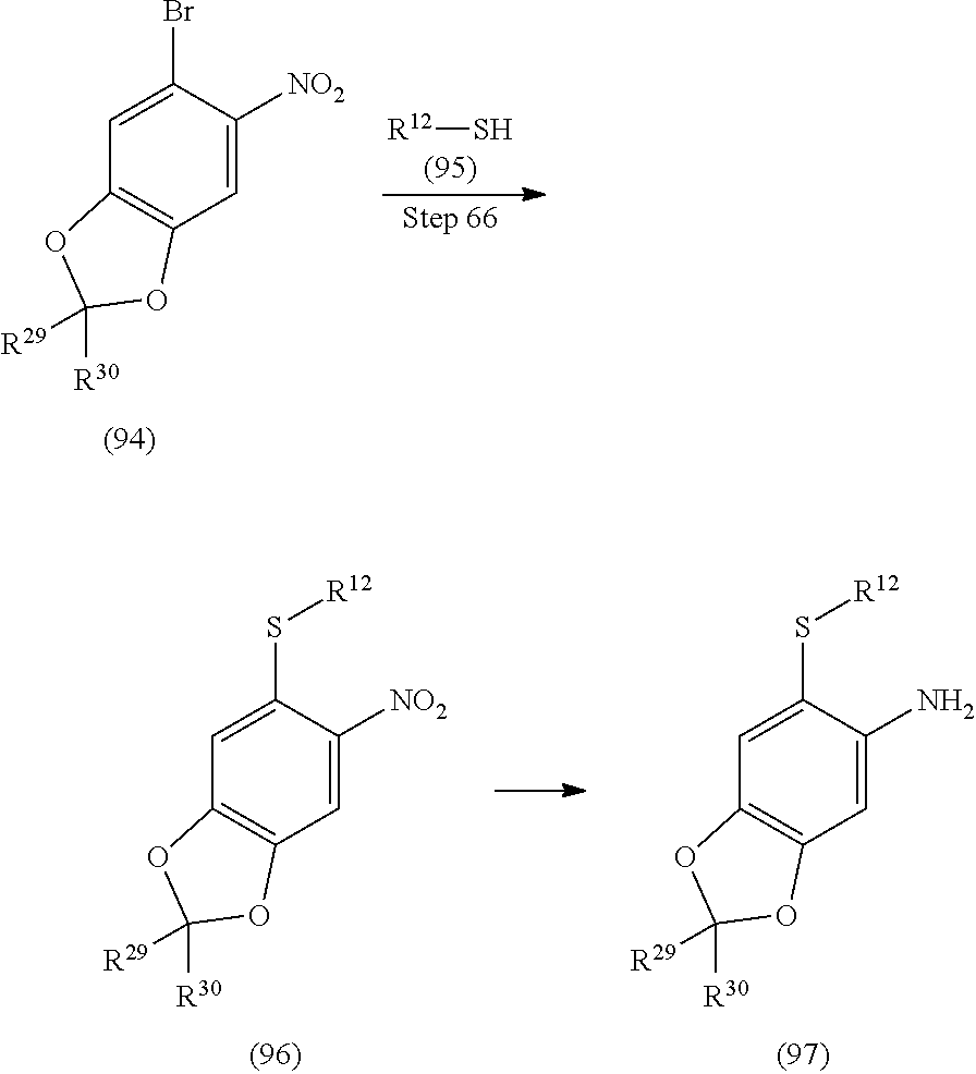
C12=C(C=C([NO2])C(Br)=C1)OC([R30])([R29])O2.[R12]S.C12=C(C=C(N)C(S[R12])=C1)OC([R30])([R29])O2.C12=C(C=C([NO2])C(S[R12])=C1)OC([R30])([R29])O2
